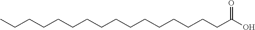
C(CCCCCCCCCCC(O)=O)CCCCC
